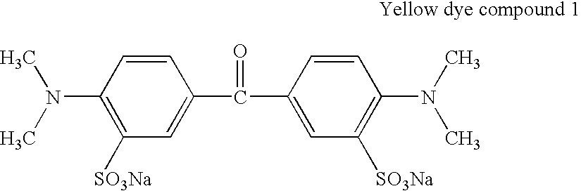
C1=CC(N(C)C)=C([SO3Na])C=C1C(C1=CC([SO3Na])=C(N(C)C)C=C1)=O
